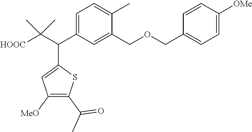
[HOOC]C(C(C1=CC([MeO])=C(C(C)=O)S1)C1=CC=C(C)C(COCC2=CC=C([OMe])C=C2)=C1)(C)C
